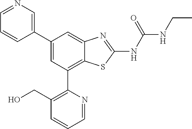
C1(C2=CC(C3=C(CO)C=CC=N3)=C3C(=C2)N=C(NC(NCC)=O)S3)=CN=CC=C1
